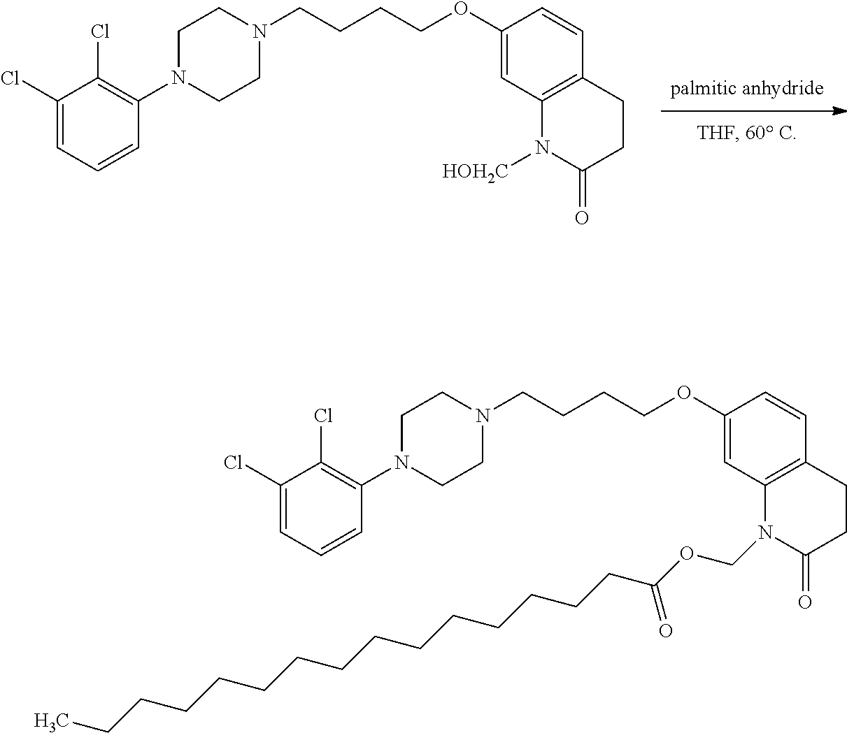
C1N(C2=C(Cl)C(Cl)=CC=C2)CCN(CCCCOC2=CC3=C(C=C2)CCC(=O)N3[HOH2C])C1.C1N(C2=C(Cl)C(Cl)=CC=C2)CCN(CCCCOC2=CC3=C(C=C2)CCC(=O)N3COC(=O)CCCCCCCCCCCCCCC)C1
